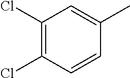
C1(Cl)=C(Cl)C=CC(C)=C1
